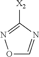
O1C=NC([X2])=N1
